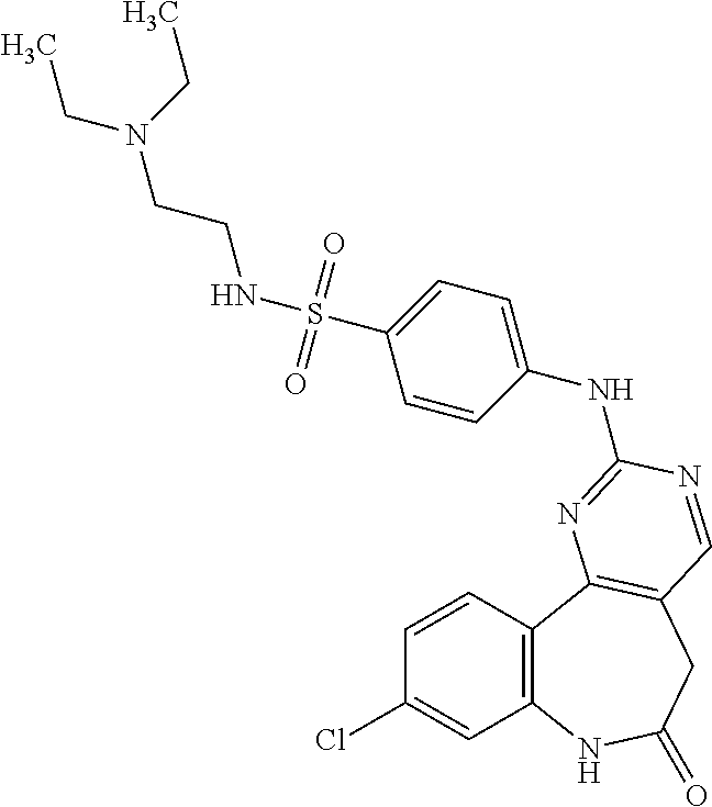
C1(Cl)=CC2=C(C=C1)C1=C(CC(=O)N2)C=NC(NC2=CC=C(S(NCCN(CC)CC)(=O)=O)C=C2)=N1
